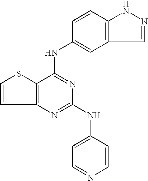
C12=C(C(NC3=CC4=C(C=C3)NN=C4)=NC(NC3=CC=NC=C3)=N1)SC=C2
